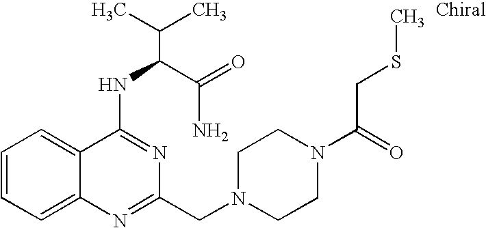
C1=CC=C2C(=C1)C(NC(C(N)=O)C(C)C)=NC(CN1CCN(C(CSC)=O)CC1)=N2
